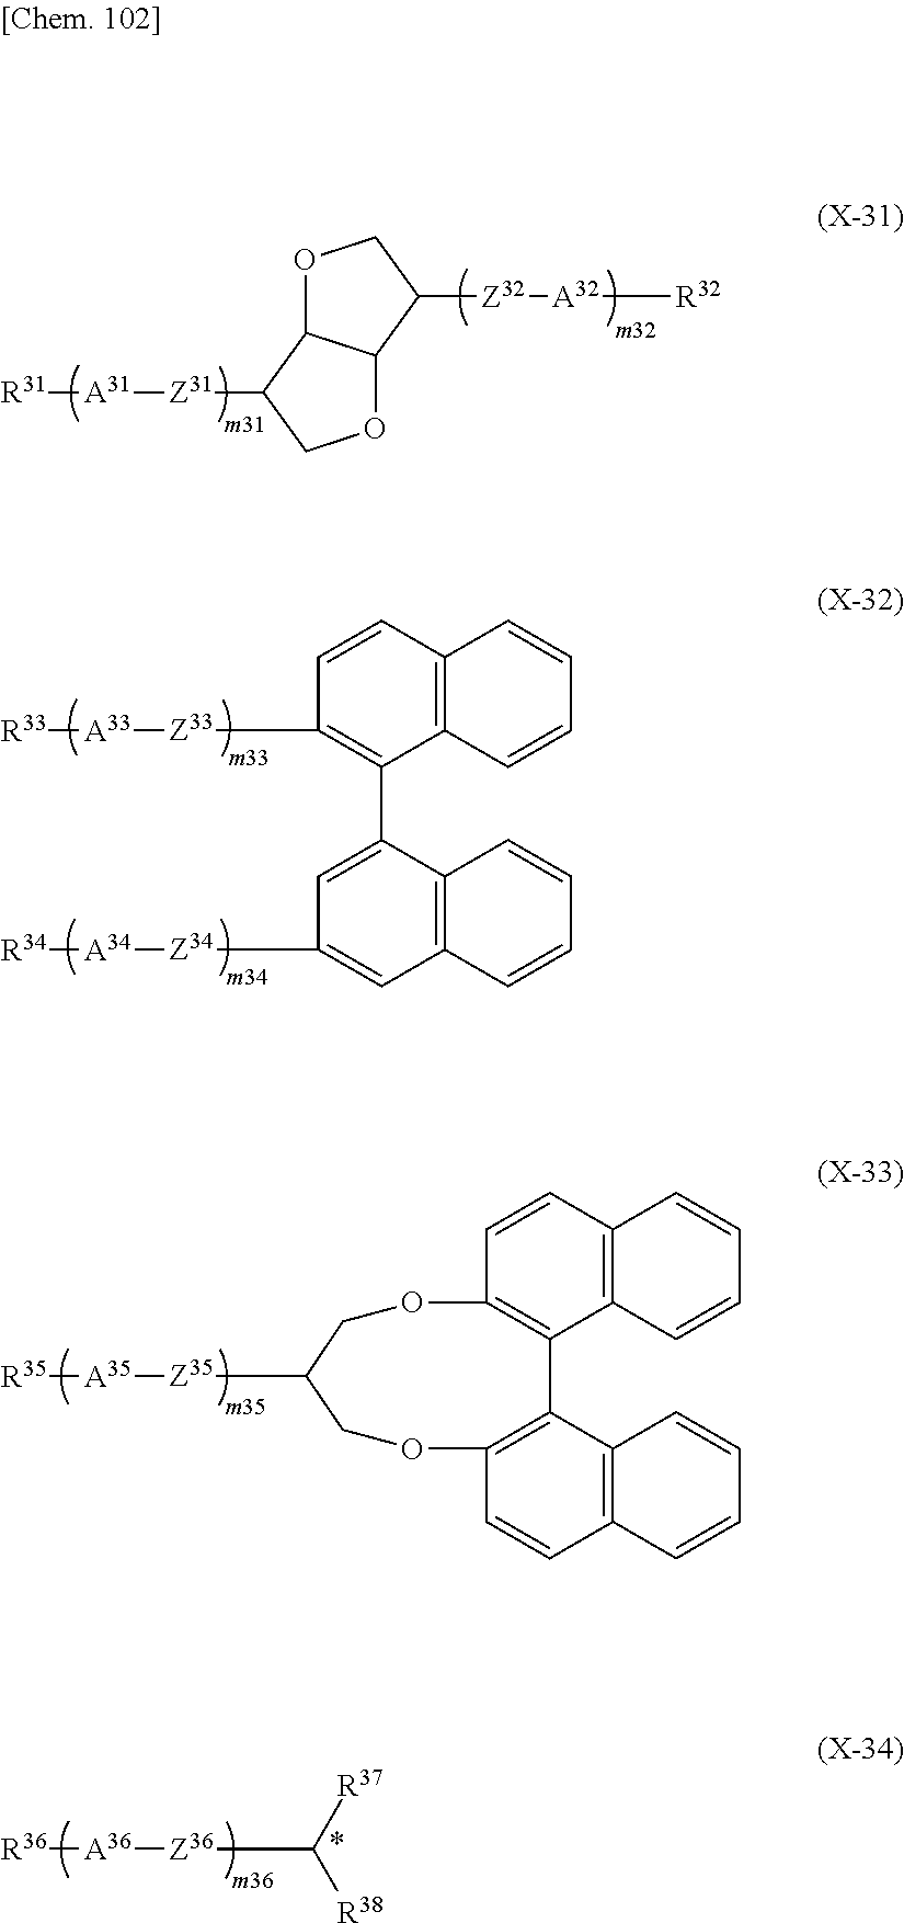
C1=CC2=C(C3=C1OCC([Z35][A35][R35])COC1=C3C3=C(C=C1)C=CC=C3)C=CC=C2.O1C2C(C([Z32][A32][R32])C1)OCC2[Z31][A31][R31].[Z33]([A33][R33])C1=C(C2=CC([Z34][A34][R34])=CC3=C2C=CC=C3)C2=C(C=C1)C=CC=C2.[Z36]([A36][R36])C([R38])[R37]
